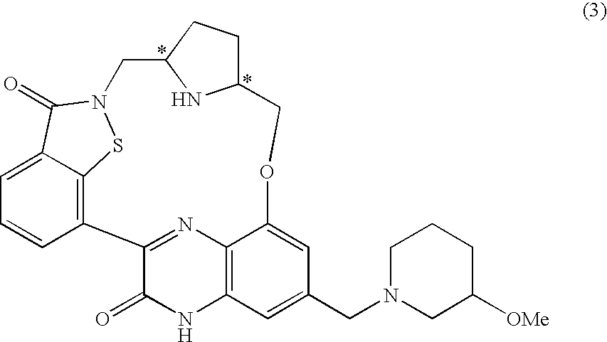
C1=C2C3=C(C=C1)C1=NC4=C(NC1=O)C=C(CN1CC([OMe])CCC1)C=C4OCC1CCC(CN(S3)C2=O)N1
